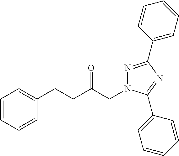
C1=CC=CC(CCC(CN2N=C(C3=CC=CC=C3)N=C2C2=CC=CC=C2)=O)=C1
